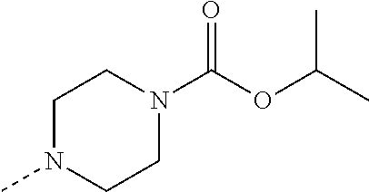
C1N(C)CCN(C(OC(C)C)=O)C1
